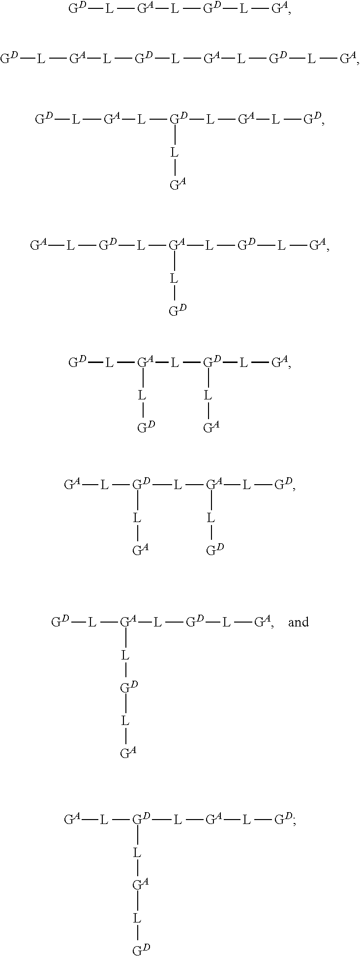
[GD][L][GA]([L][GD][L][GA])[L][GD][L][GA].[GD][L][GA][L][GD][L][GA].[GD][L][GA][L][GD][L][GA][L][GD][L][GA].[GD][L][GA][L][GD]([L][GA][L][GD])[L][GA].[GA][L][GD][L][GA]([L][GD][L][GA])[L][GD].[GD][L][GA]([L][GD]([L][GA])[L][GA])[L][GD].[GA][L][GD]([L][GA]([L][GD])[L][GD])[L][GA].[GA][L][GD]([L][GA][L][GD])[L][GA][L][GD]
